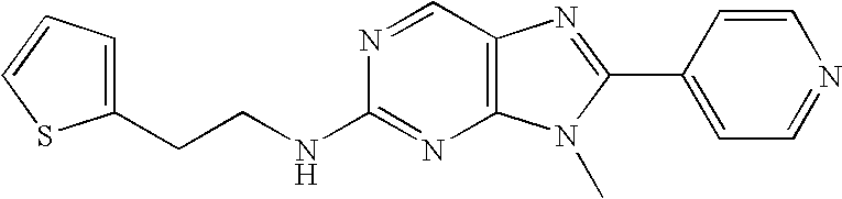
C(CC1=CC=CS1)NC1=NC2=C(C=N1)N=C(C1=CC=NC=C1)N2C
